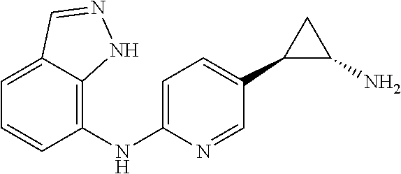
C1=C(NC2=C3C(=CC=C2)C=NN3)N=CC(C2C(N)C2)=C1
